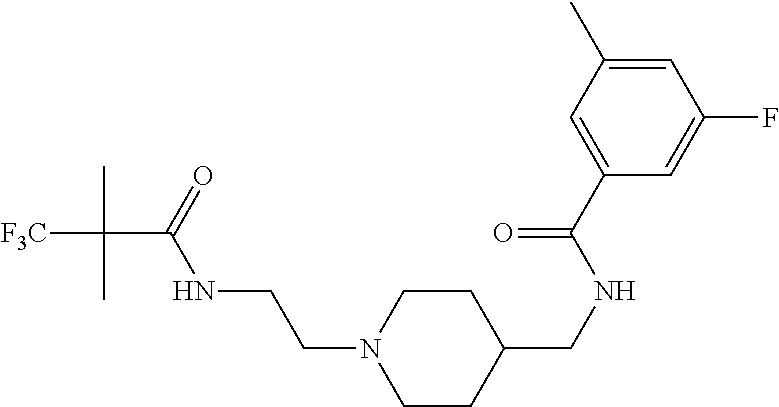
C1CC(CNC(C2=CC(C)=CC(F)=C2)=O)CCN1CCNC(C([F3C])(C)C)=O
